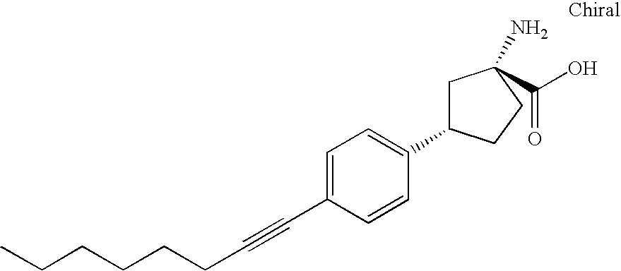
CCCCCCC#CC1=CC=C(C2CC(N)(C(O)=O)CC2)C=C1
